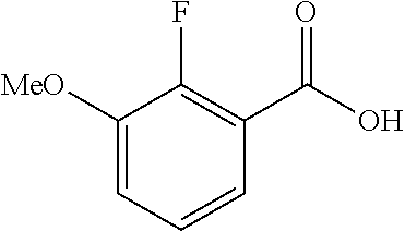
C1([MeO])=CC=CC(C(O)=O)=C1F
